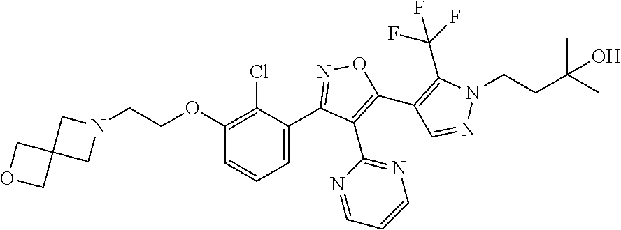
C1(C2=NOC(C3=C(C(F)(F)F)N(CCC(C)(C)O)N=C3)=C2C2=NC=CC=N2)=CC=CC(OCCN2CC3(C2)COC3)=C1Cl
